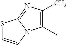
S1C=CN2C1=NC(C)=C2C
